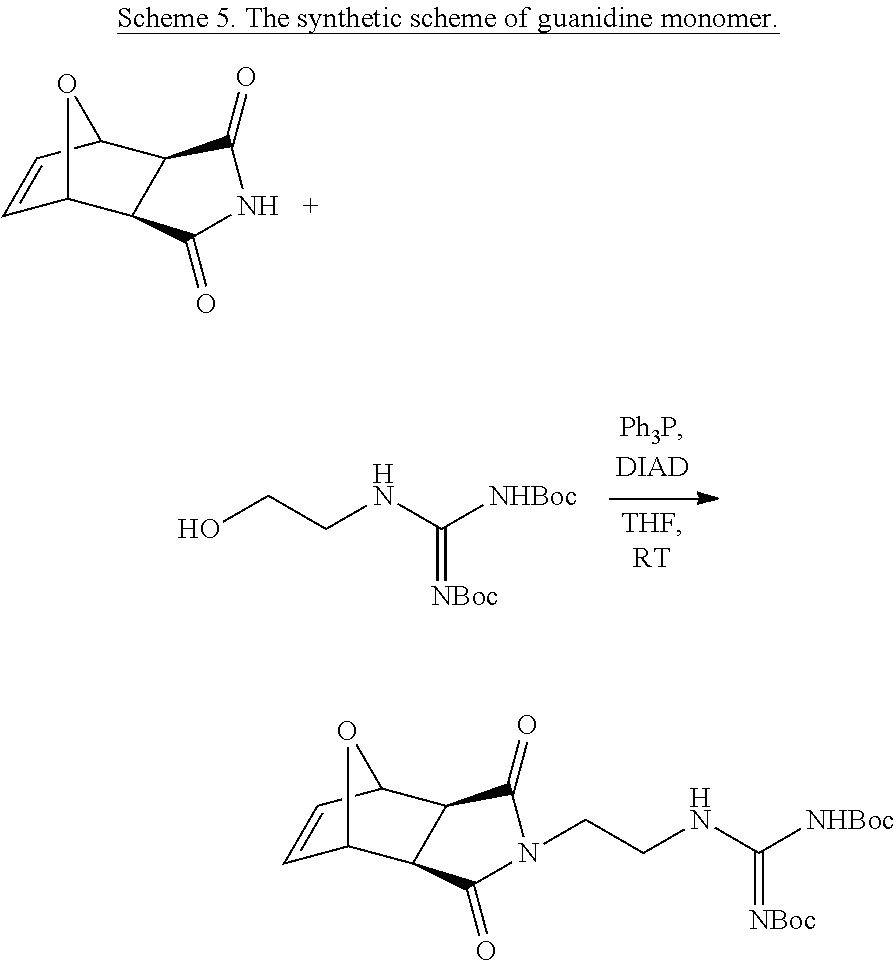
OCCNC([NHBoc])=[NBoc].C1=CC2C3C(C1O2)C(=O)NC3=O.C1=CC2C3C(C1O2)C(=O)N(CCNC([NHBoc])=[NBoc])C3=O
